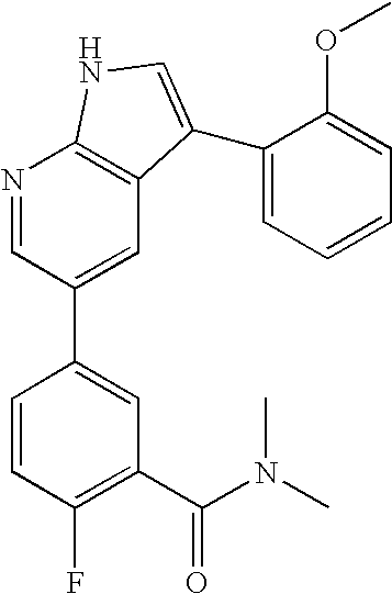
C1(C(N(C)C)=O)=C(F)C=CC(C2=CC3=C(N=C2)NC=C3C2=CC=CC=C2OC)=C1
